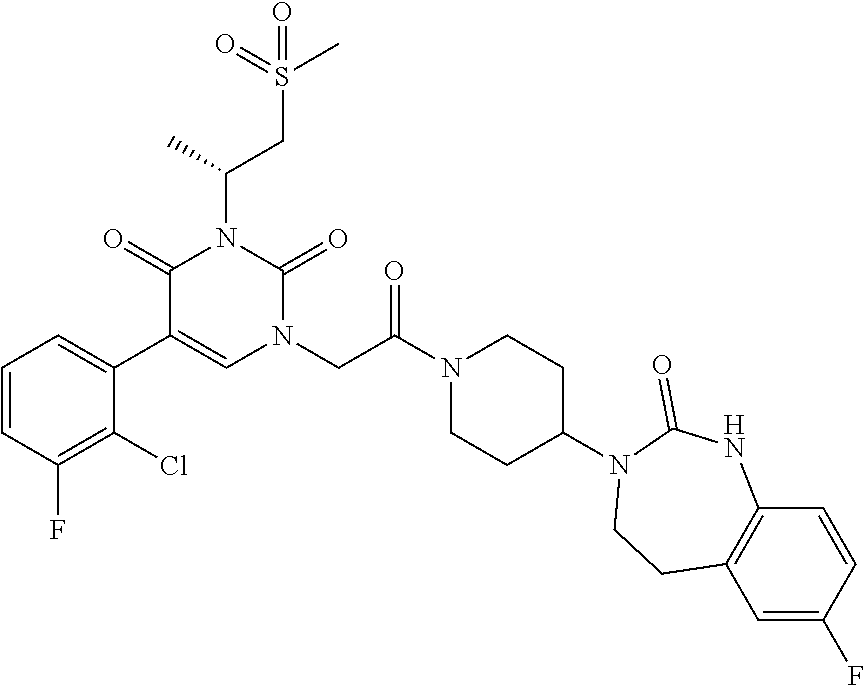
C1=CC(F)=C(Cl)C(C2=CN(CC(N3CCC(N4C(=O)NC5=C(C=C(F)C=C5)CC4)CC3)=O)C(=O)N(C(CS(C)(=O)=O)C)C2=O)=C1
